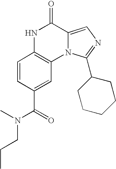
C1=CC(C(=O)N(C)CCC)=CC2=C1NC(=O)C1=CN=C(C3CCCCC3)N21
